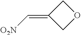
C1OCC1=C[O2N]
